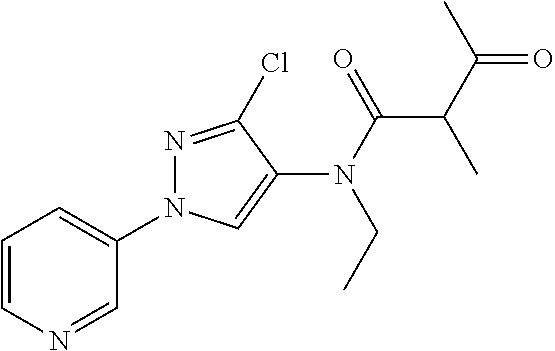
C1=CN=CC(N2N=C(Cl)C(N(C(=O)C(C(=O)C)C)CC)=C2)=C1
